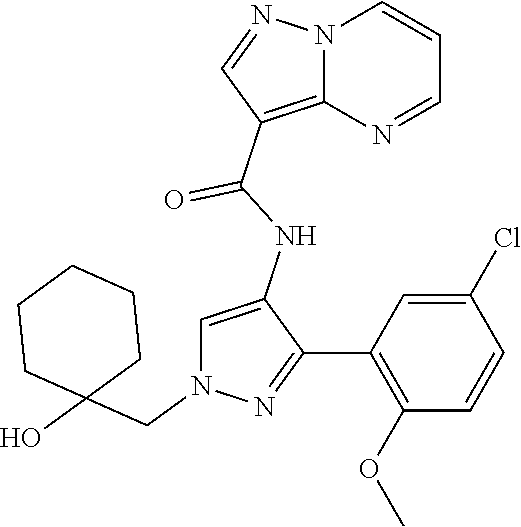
N12C(=C(C(NC3=CN(CC4(O)CCCCC4)N=C3C3=C(OC)C=CC(Cl)=C3)=O)C=N1)N=CC=C2
